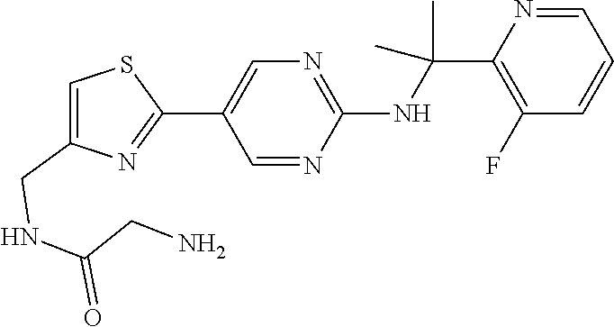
C1(C2=CN=C(NC(C)(C)C3=C(F)C=CC=N3)N=C2)=NC(CNC(CN)=O)=CS1
